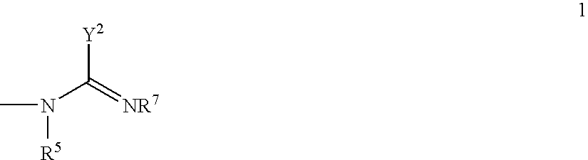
CN([R5])C(=[NR7])[Y2]
